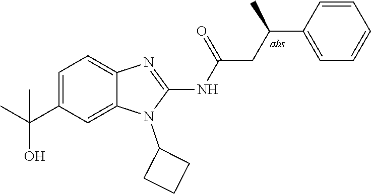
C1=C(C(C)(C)O)C=C2C(=C1)N=C(NC(CC(C1=CC=CC=C1)C)=O)N2C1CCC1
